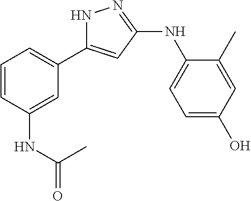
C1=CC(NC(=O)C)=CC(C2=CC(NC3=CC=C(O)C=C3C)=NN2)=C1
